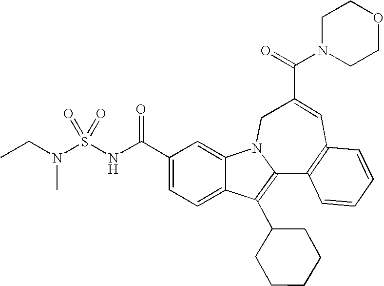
C1(C(NS(N(CC)C)(=O)=O)=O)=CC=C2C(=C1)N1C(=C2C2CCCCC2)C2=C(C=C(C(=O)N3CCOCC3)C1)C=CC=C2
